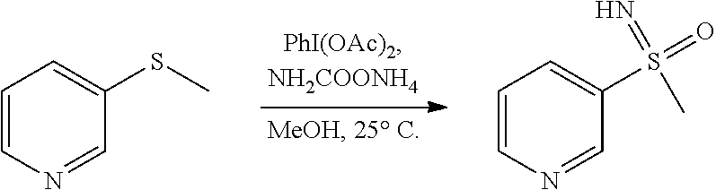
C1=CN=CC(SC)=C1.C1=CN=CC(S(=O)(=N)C)=C1
